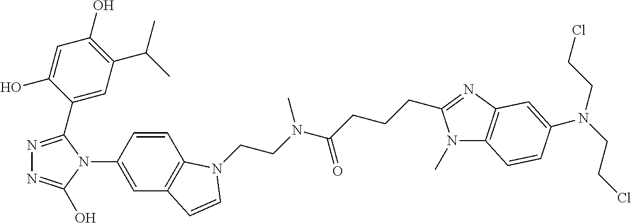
C1=CC(N2C(C3=CC(C(C)C)=C(O)C=C3O)=NN=C2O)=CC2=C1N(CCN(C(CCCC1=NC3=C(N1C)C=CC(N(CCCl)CCCl)=C3)=O)C)C=C2
